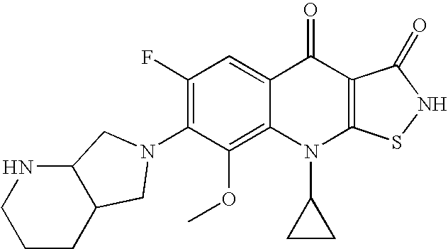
C12=C(OC)C(N3CC4CCCNC4C3)=C(F)C=C1C(=O)C1=C(N2C2CC2)SNC1=O
